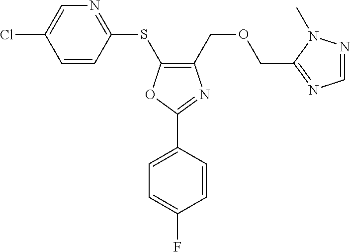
C1(SC2=C(COCC3=NC=NN3C)N=C(C3=CC=C(F)C=C3)O2)=NC=C(Cl)C=C1
